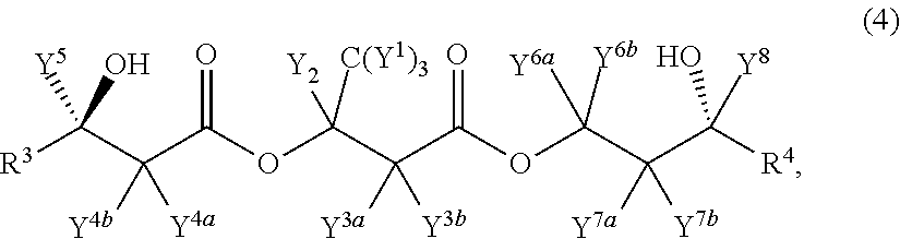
[R3]C(C(C(OC(C([Y3a])(C(OC(C(C([R4])(O)[Y8])([Y7a])[Y7b])([Y6a])[Y6b])=O)[Y3b])([Y2])[C(Y1)3])=O)([Y4b])[Y4a])([Y5])O
